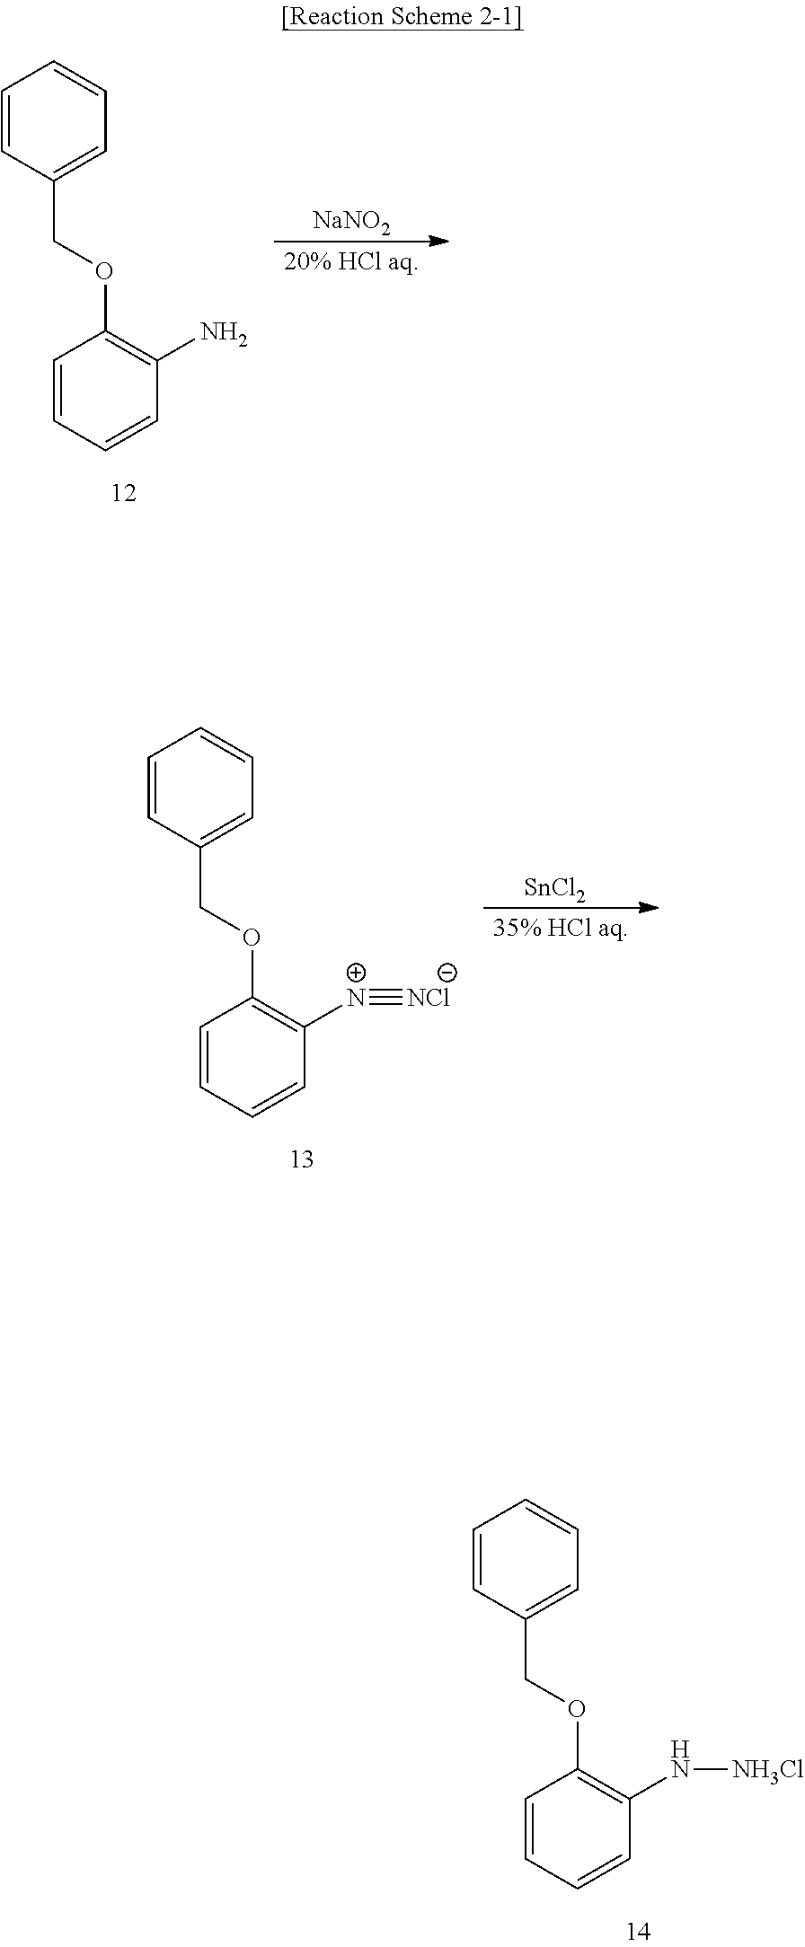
[NaNO2].C1=CC(COC2=C(N)C=CC=C2)=CC=C1.[SnCl2].C1=CC(COC2=C([N+]#[NCl])C=CC=C2)=CC=C1.C1=CC(COC2=C(N[NH3Cl])C=CC=C2)=CC=C1
